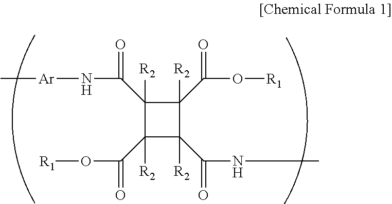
C1([R2])(C(=O)N[Ar]C)C([R2])(C(O[R1])=O)C([R2])(C(NC)=O)C1([R2])C(O[R1])=O
